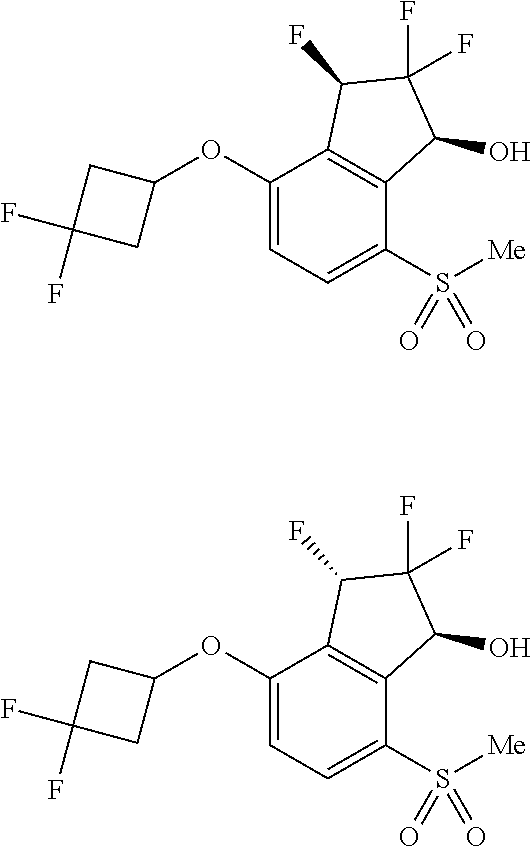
C1(OC2CC(F)(F)C2)=CC=C(S([Me])(=O)=O)C2=C1C(F)C(F)(F)C2O.C1(OC2CC(F)(F)C2)=CC=C(S([Me])(=O)=O)C2=C1C(F)C(F)(F)C2O
